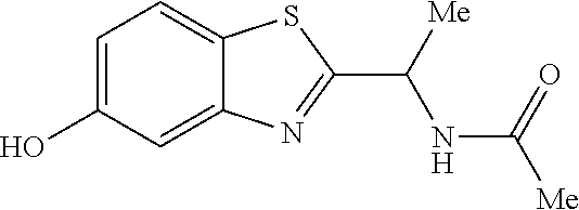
C1=C(O)C=C2C(=C1)SC(C(NC([Me])=O)[Me])=N2
